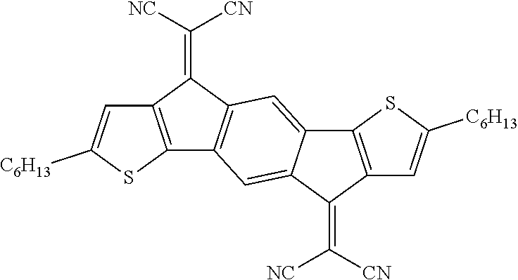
C(=C1C2=C(C3=C1C=C1C(=C3)C(=C([NC])[CN])C3=C1SC([C6H13])=C3)SC([C6H13])=C2)([NC])[CN]
